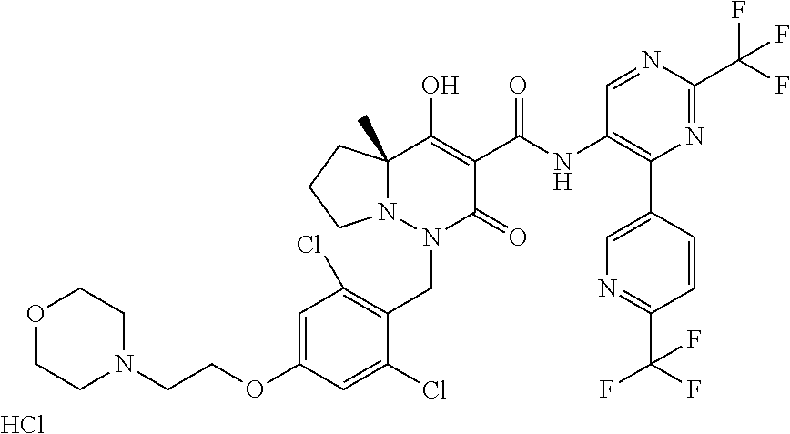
C1(NC(=O)C2=C(O)C3(C)N(N(CC4=C(Cl)C=C(OCCN5CCOCC5)C=C4Cl)C2=O)CCC3)=C(C2=CN=C(C(F)(F)F)C=C2)N=C(C(F)(F)F)N=C1.Cl
